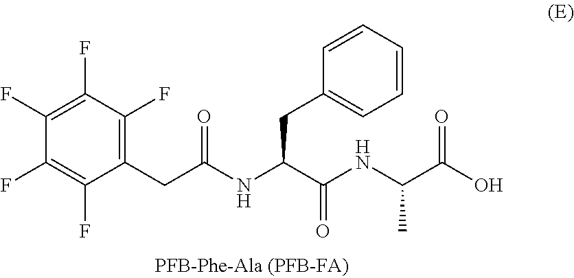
C1(CC(NC(C(NC(C(O)=O)C)=O)CC2=CC=CC=C2)=O)=C(F)C(F)=C(F)C(F)=C1F
